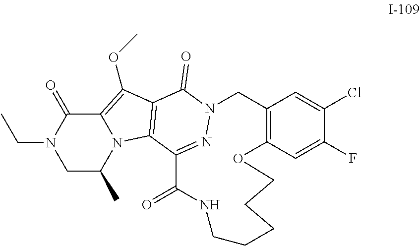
C12=C(OC)C3=C(N1C(C)CN(CC)C2=O)C1=NN(C3=O)CC2=C(C=C(F)C(Cl)=C2)OCCCCCNC1=O
